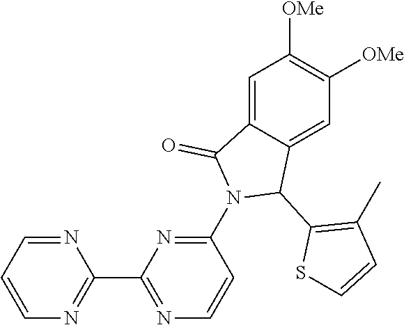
N1=CC=CN=C1C1=NC=CC(N2C(C3=C(C)C=CS3)C3=CC([OMe])=C([OMe])C=C3C2=O)=N1
